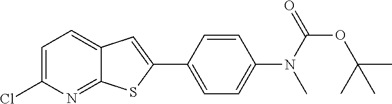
C1=C(Cl)N=C2C(=C1)C=C(C1=CC=C(N(C(=O)OC(C)(C)C)C)C=C1)S2
